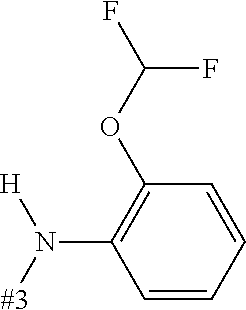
[#3]N([H])C1=C(OC(F)F)C=CC=C1
